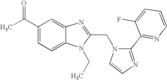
C1(C(C)=O)=CC=C2C(=C1)N=C(CN1C=CN=C1C1=NC=CC=C1F)N2CC
